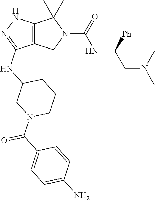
C12=C(CN(C(=O)NC(CN(C)C)[Ph])C1(C)C)C(NC1CN(C(C3=CC=C(N)C=C3)=O)CCC1)=NN2
